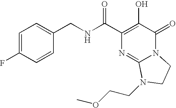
N(C(C1=C(O)C(=O)N2C(=N1)N(CCOC)CC2)=O)CC1=CC=C(F)C=C1
